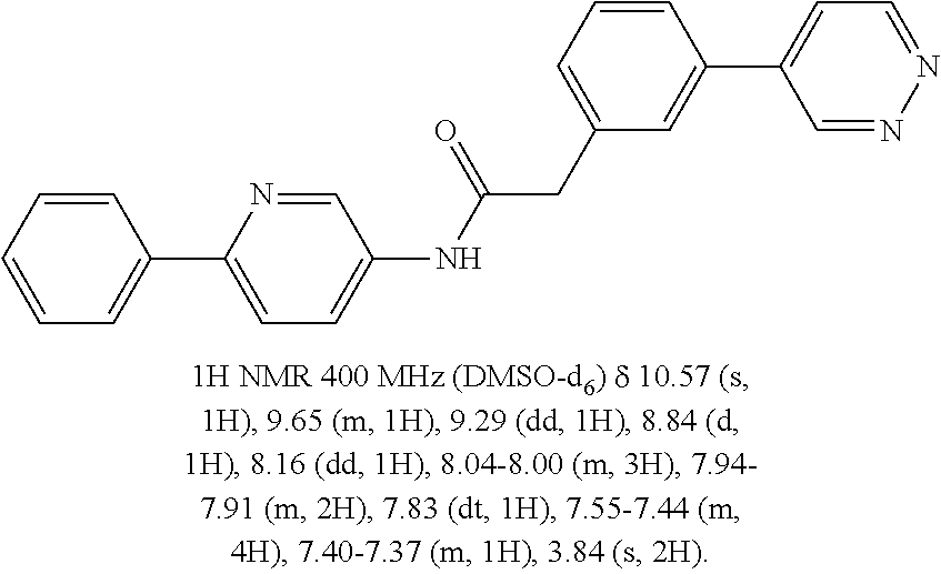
C1=CC=CC=C1C1=CC=C(NC(CC2=CC=CC(C3=CC=NN=C3)=C2)=O)C=N1
